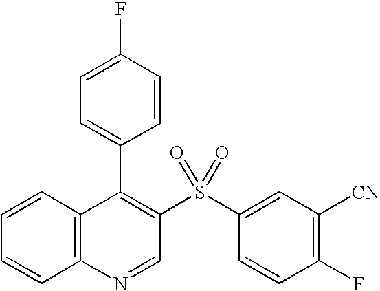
C12=C(C=CC=C1)C(C1=CC=C(F)C=C1)=C(S(C1=CC([CN])=C(F)C=C1)(=O)=O)C=N2
